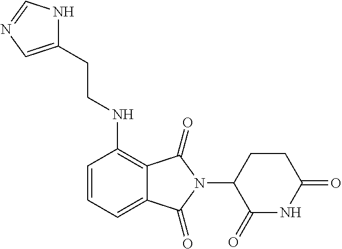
N(C1=C2C(=CC=C1)C(=O)N(C1C(=O)NC(=O)CC1)C2=O)CCC1=CN=CN1
